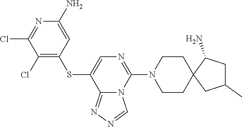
C1CN(C2=NC=C(SC3=C(Cl)C(Cl)=NC(N)=C3)C3=NN=CN23)CCC12C(N)CC(C)C2
